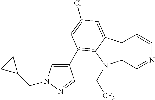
C12=C(C=NC=C1)N(C[CF3])C1=C(C3=CN(CC4CC4)N=C3)C=C(Cl)C=C21
